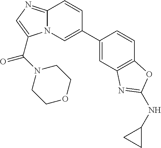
N12C(=NC=C1C(=O)N1CCOCC1)C=CC(C1=CC3=C(C=C1)OC(NC1CC1)=N3)=C2
